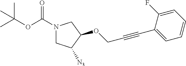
N1(C(OC(C)(C)C)=O)CC([N3])C(OCC#CC2=CC=CC=C2F)C1
